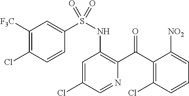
C1=C(Cl)C=NC(C(C2=C(Cl)C=CC=C2[NO2])=O)=C1NS(=O)(C1=CC([F3C])=C(Cl)C=C1)=O
